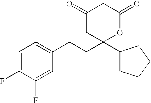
FC1=CC=C(CCC2(C3CCCC3)OC(=O)CC(=O)C2)C=C1F
